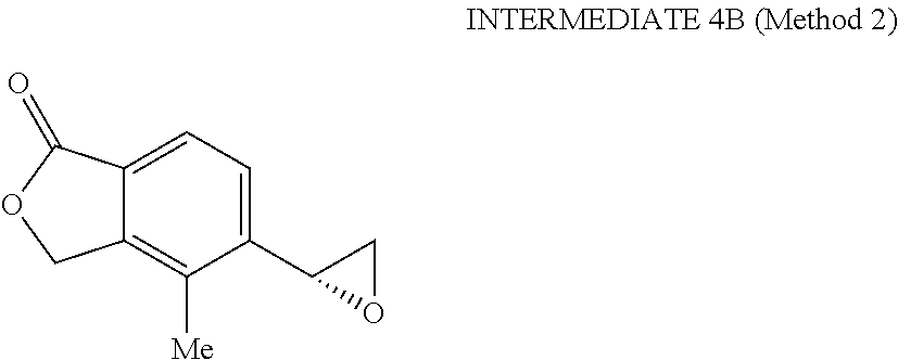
C12=C([Me])C(C3OC3)=CC=C1C(=O)OC2
